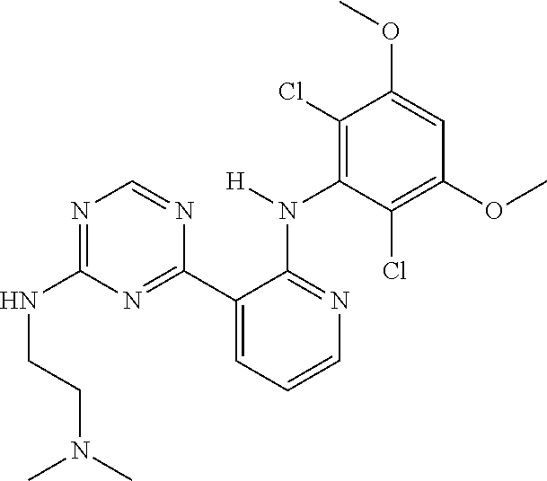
CN(CCNC1=NC=NC(C2=CC=CN=C2N([H])C2=C(Cl)C(OC)=CC(OC)=C2Cl)=N1)C
